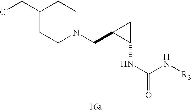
C(N[R3])(NC1C(CN2CCC(C[G])CC2)C1)=O
